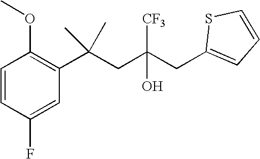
C1(F)=CC(C(CC(CC2=CC=CS2)(O)[CF3])(C)C)=C(OC)C=C1
